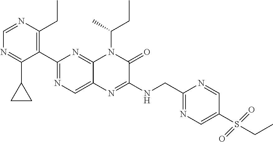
C1(C2=NC=C3C(=N2)N(C(C)CC)C(=O)C(NCC2=NC=C(S(CC)(=O)=O)C=N2)=N3)=C(CC)N=CN=C1C1CC1
